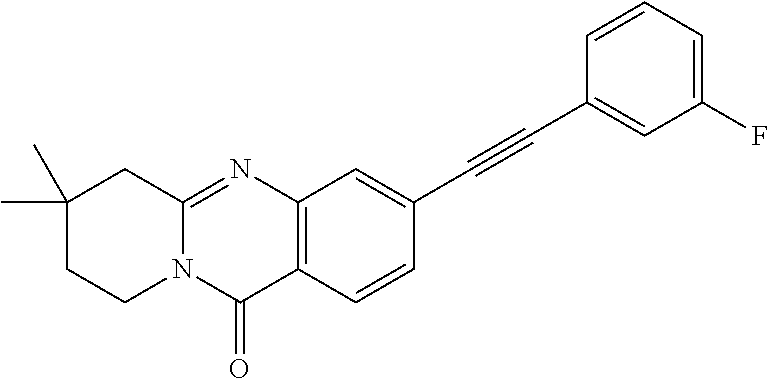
C12=C(C=CC(C#CC3=CC(F)=CC=C3)=C1)C(=O)N1C(=N2)CC(C)(C)CC1
